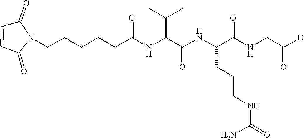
C1=CC(=O)N(CCCCCC(NC(C(NC(C(NCC([D])=O)=O)CCCNC(=O)N)=O)C(C)C)=O)C1=O
